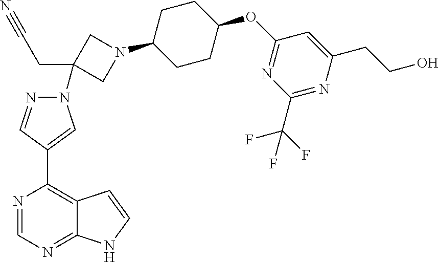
C1CC(OC2=NC(C(F)(F)F)=NC(CCO)=C2)CCC1N1CC(N2N=CC(C3=C4C(=NC=N3)NC=C4)=C2)(CC#N)C1
